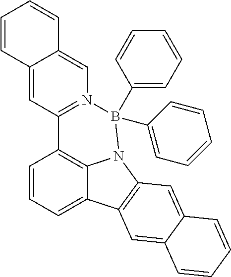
C1=CC=C2C3=C1C1=N(C=C4C(=C1)C=CC=C4)B(C1=CC=CC=C1)(C1=CC=CC=C1)N3C1=C2C=C2C(=C1)C=CC=C2
